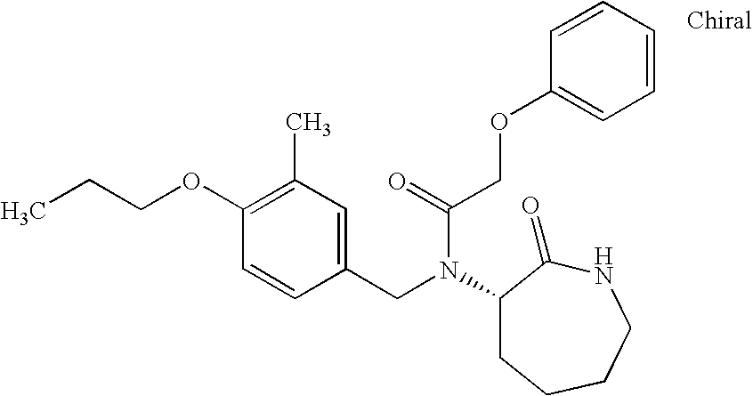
C1(CN(C(COC2=CC=CC=C2)=O)C2CCCCNC2=O)=CC(C)=C(OCCC)C=C1
